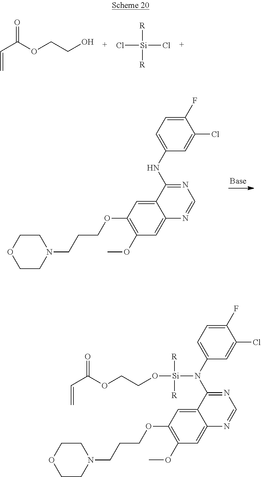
N(C1=NC=NC2=CC(OC)=C(OCCCN3CCOCC3)C=C12)C1=CC=C(F)C(Cl)=C1.C(=C)C(OCCO)=O.Cl[Si]([R])([R])Cl.N([Si]([R])([R])OCCOC(C=C)=O)(C1=NC=NC2=CC(OC)=C(OCCCN3CCOCC3)C=C12)C1=CC=C(F)C(Cl)=C1
